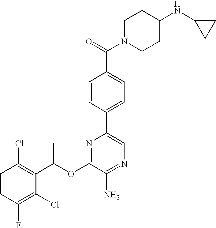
C1=CC(Cl)=C(C(OC2=NC(C3=CC=C(C(N4CCC(NC5CC5)CC4)=O)C=C3)=CN=C2N)C)C(Cl)=C1F
